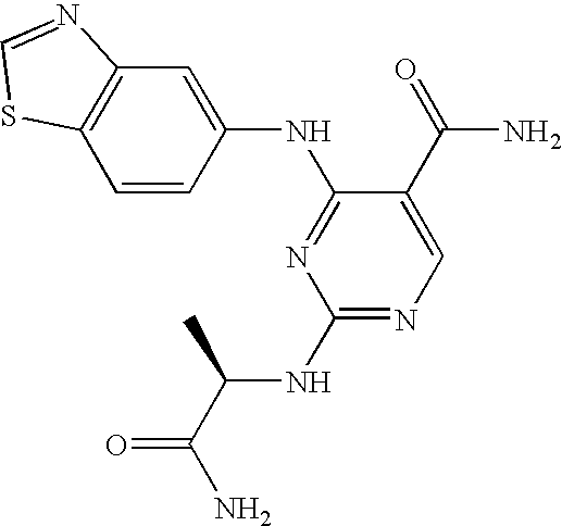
C12=C(C=CC(NC3=NC(NC(C(N)=O)C)=NC=C3C(=O)N)=C1)SC=N2
